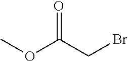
O(C(CBr)=O)C
